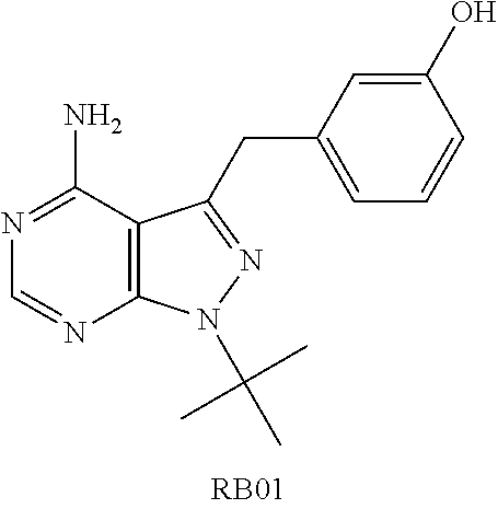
C12=C(C(N)=NC=N1)C(CC1=CC=CC(O)=C1)=NN2C(C)(C)C
